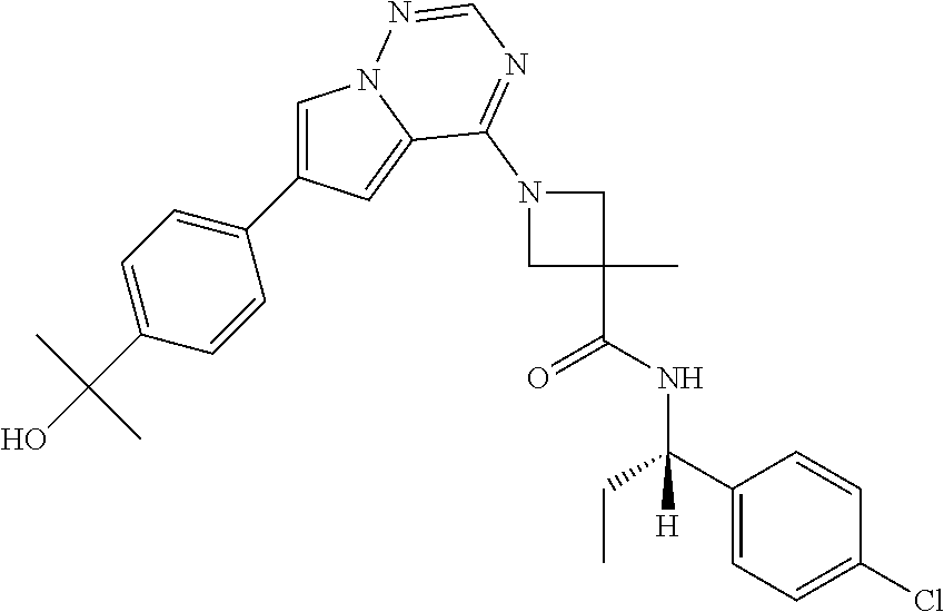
C1=C(C2=CC=C(C(O)(C)C)C=C2)C=C2N1N=CN=C2N1CC(C)(C(NC(C2=CC=C(Cl)C=C2)(CC)[H])=O)C1
